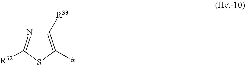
C1([R33])=C([#])SC([R32])=N1
